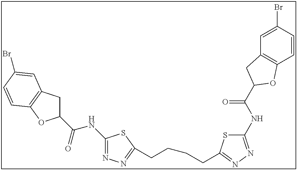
C1(NC(=O)C2CC3=C(O2)C=CC(Br)=C3)=NN=C(CCCCC2=NN=C(NC(=O)C3CC4=C(C=CC(Br)=C4)O3)S2)S1
